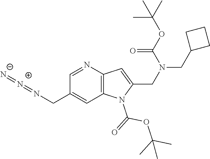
C(C1=CC2=C(N=C1)C=C(CN(CC1CCC1)C(OC(C)(C)C)=O)N2C(=O)OC(C)(C)C)N=[N+]=[N-]
